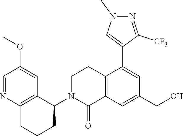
C12=C(C=C(CO)C=C1C1=CN(C)N=C1[CF3])C(=O)N(C1C3=C(CCC1)N=CC(OC)=C3)CC2
